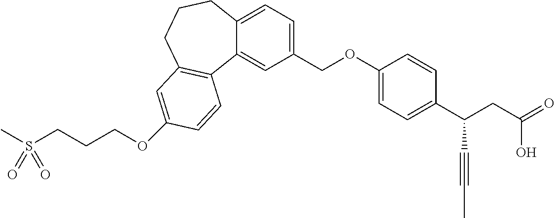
O(C1=CC2=C(C3=CC(COC4=CC=C(C(CC(O)=O)C#CC)C=C4)=CC=C3CCC2)C=C1)CCCS(=O)(C)=O
